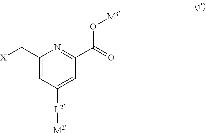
C1(C[X])=CC([L2][M2])=CC(C(=O)O[M3])=N1
